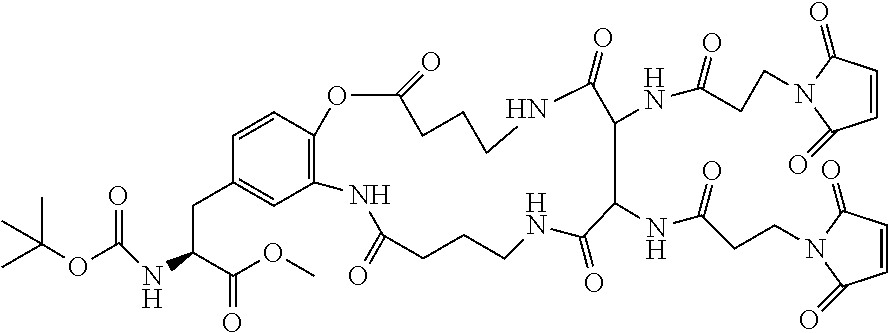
C12=C(C=CC(CC(NC(=O)OC(C)(C)C)C(OC)=O)=C1)OC(=O)CCCNC(=O)C(NC(=O)CCN1C(=O)C=CC1=O)C(NC(CCN1C(=O)C=CC1=O)=O)C(=O)NCCCC(=O)N2
